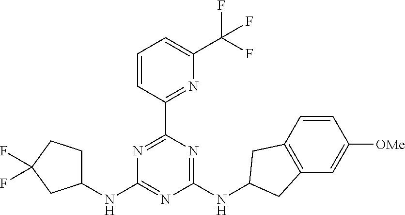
C1(NC2=NC(NC3CC4=C(C=C([OMe])C=C4)C3)=NC(C3=NC(C(F)(F)F)=CC=C3)=N2)CCC(F)(F)C1
